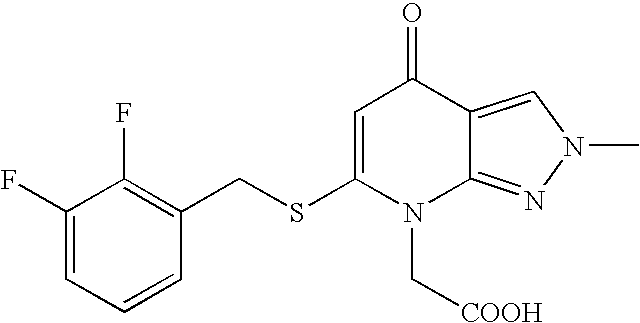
C1(F)=CC=CC(CSC2=CC(=O)C3=CN(C)N=C3N2C[COOH])=C1F
